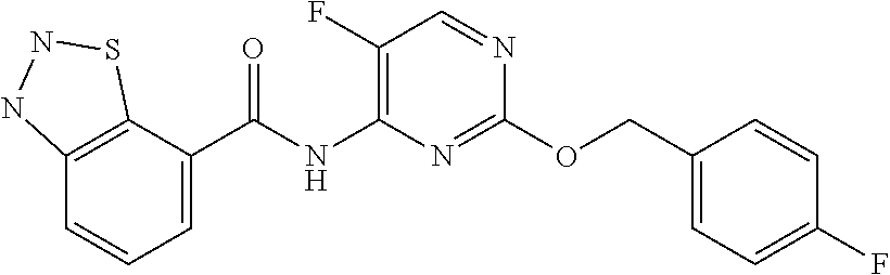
C1(F)=C(NC(C2=CC=CC3=C2SNN3)=O)N=C(OCC2=CC=C(F)C=C2)N=C1
